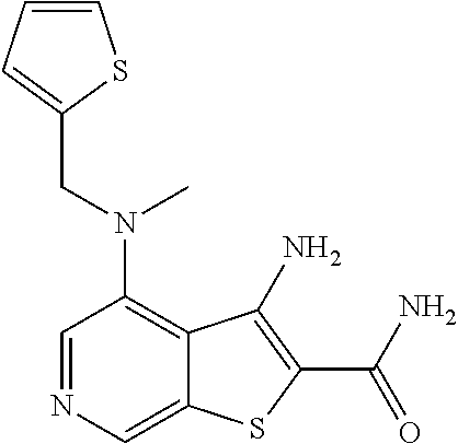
C1=NC=C2C(=C1N(CC1=CC=CS1)C)C(N)=C(C(N)=O)S2
